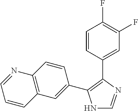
N1C=NC(C2=CC(F)=C(F)C=C2)=C1C1=CC2=C(C=C1)N=CC=C2
